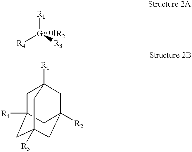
[R1][G]([R4])([R3])[R2].C1C2([R4])CC3([R3])CC([R2])(CC1([R1])C3)C2
